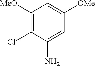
C1([MeO])=C(Cl)C(N)=CC([OMe])=C1
